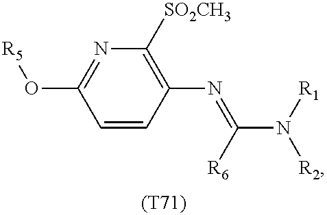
C1=CC(N=C([R6])N([R1])[R2])=C([SO2CH3])N=C1O[R5].[(T71)]
